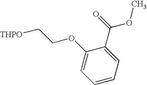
[THPO]CCOC1=CC=CC=C1C(=O)OC
